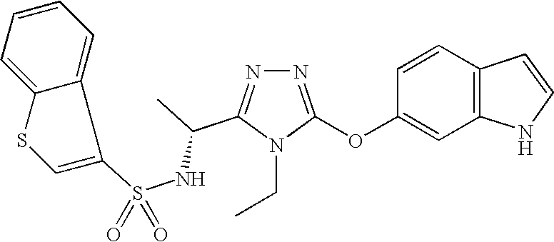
N1=C(OC2=CC3=C(C=C2)C=CN3)N(CC)C(C(C)NS(=O)(=O)C2=CSC3=CC=CC=C32)=N1
